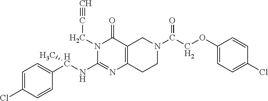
C1=C(Cl)C=CC(C(NC2=NC3=C(C(=O)N2CC#C)CN(C(=O)COC2=CC=C(Cl)C=C2)CC3)C)=C1
